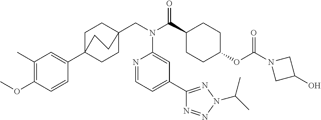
C1(C)=C(OC)C=CC(C23CCC(CN(C(C4CCC(OC(N5CC(O)C5)=O)CC4)=O)C4=CC(C5=NN(C(C)C)N=N5)=CC=N4)(CC2)CC3)=C1
